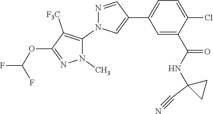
C1=C(C2=CN(C3=C([F3C])C(OC(F)F)=NN3C)N=C2)C=C(C(NC2(C#N)CC2)=O)C(Cl)=C1
